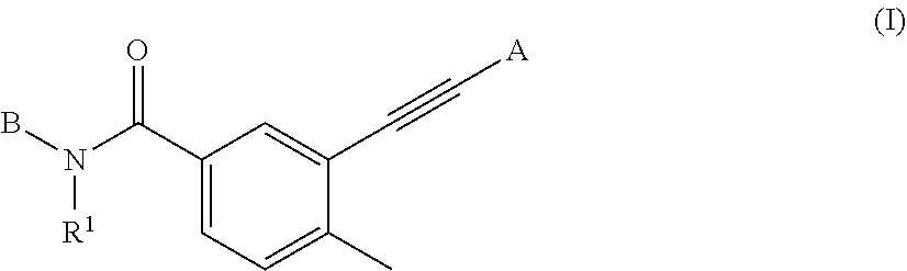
C1(C(N(B)[R1])=O)=CC=C(C)C(C#C[A])=C1
